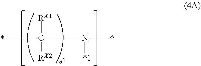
*C([RX1])(N([*1])*)[RX2]
